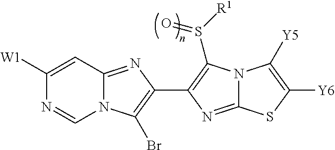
C1([W1])=CC2=NC(C3=C(S([R1])=O)N4C(=N3)SC([Y6])=C4[Y5])=C(Br)N2C=N1
